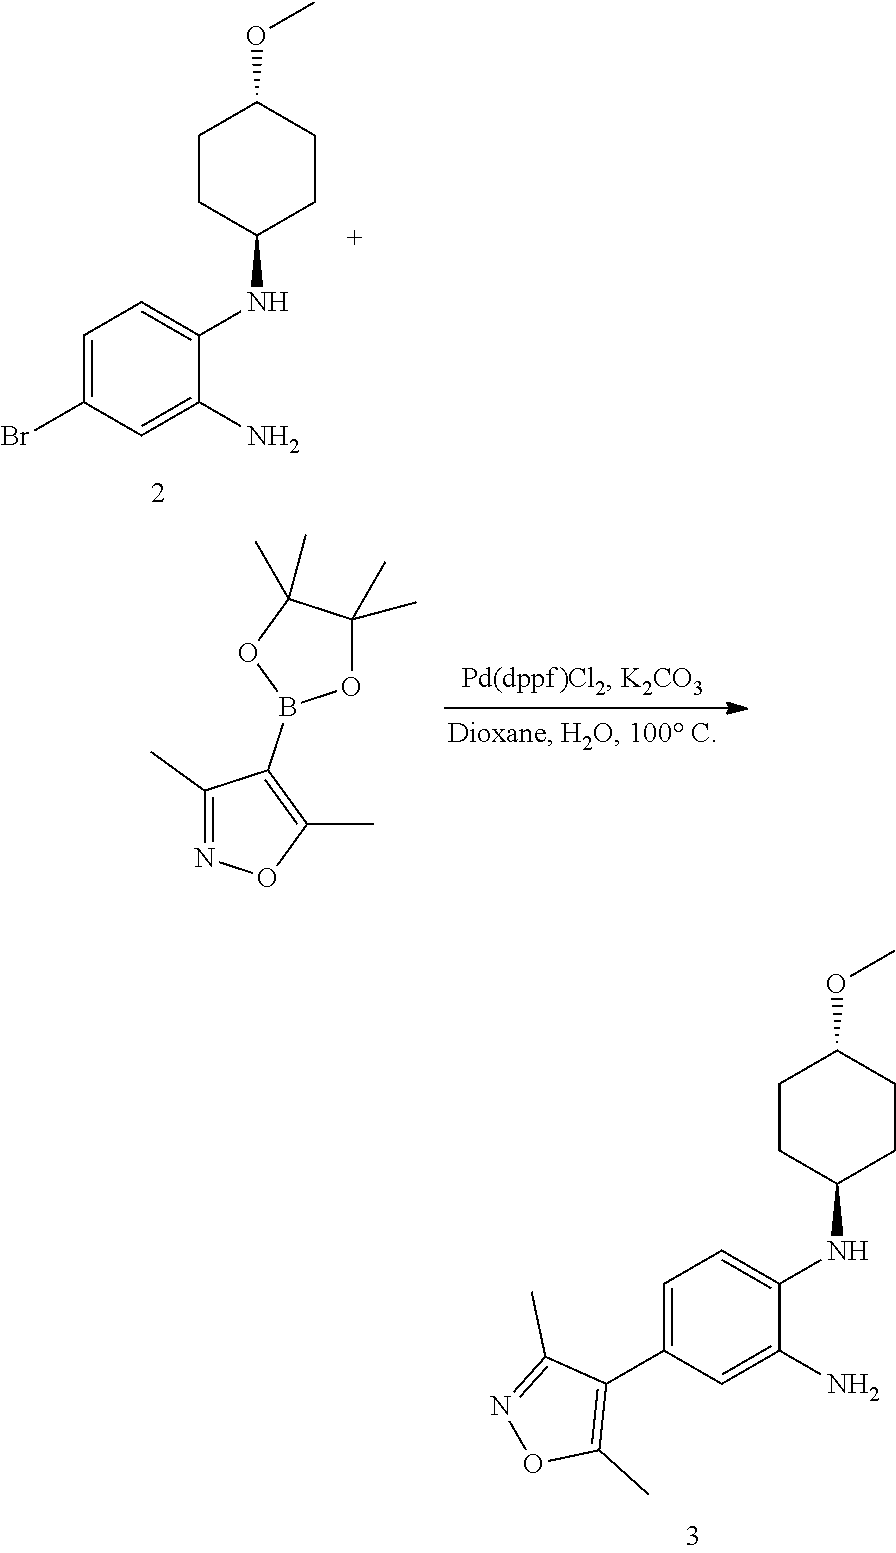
C1CC(NC2=CC=C(C3=C(C)ON=C3C)C=C2N)CCC1OC.C1CC(NC2=CC=C(Br)C=C2N)CCC1OC.CC1=C(B2OC(C)(C)C(C)(C)O2)C(C)=NO1
